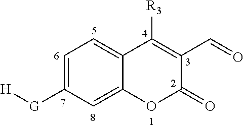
C1=C([G][H])C=C2C(=C1)C([R3])=C(C=O)C(=O)O2
